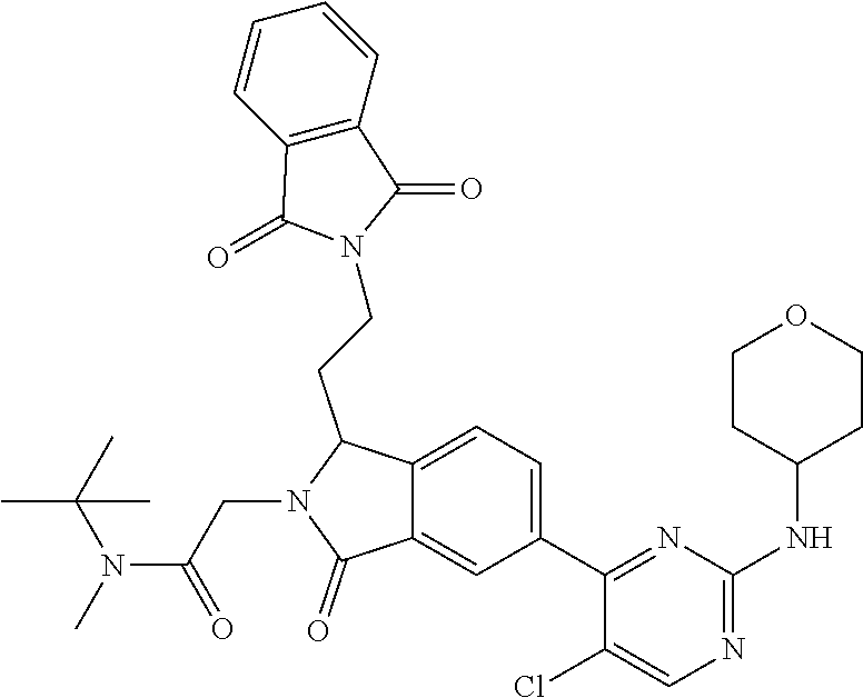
C1=CC2=C(C=C1)C(=O)N(CCC1C3=CC=C(C4=NC(NC5CCOCC5)=NC=C4Cl)C=C3C(=O)N1CC(N(C(C)(C)C)C)=O)C2=O
